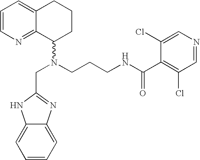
C1=CN=C2C(=C1)CCCC2N(CCCNC(C1=C(Cl)C=NC=C1Cl)=O)CC1=NC2=CC=CC=C2N1
